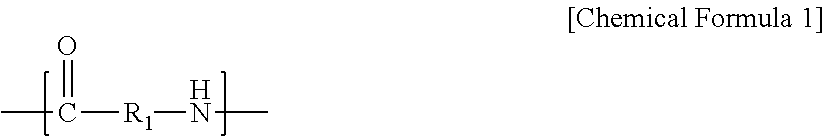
CC([R1]NC)=O
